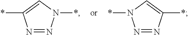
N1=NC(*)=CN1*.N1=NC(*)=CN1*
